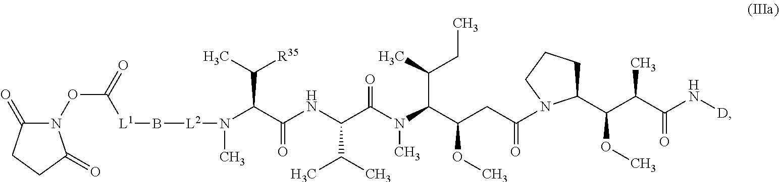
C(C(NC(C(N(C(C(CC(N1C(C(C(C(N[D])=O)C)OC)CCC1)=O)OC)C(CC)C)C)=O)C(C)C)=O)(N([L2]B[L1]C(ON1C(=O)CCC1=O)=O)C)C(C)[R35]
